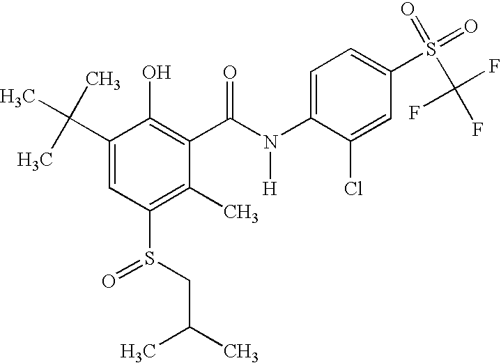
C1(C)=C(S(=O)CC(C)C)C=C(C(C)(C)C)C(O)=C1C(N(C1=CC=C(S(=O)(=O)C(F)(F)F)C=C1Cl)[H])=O
